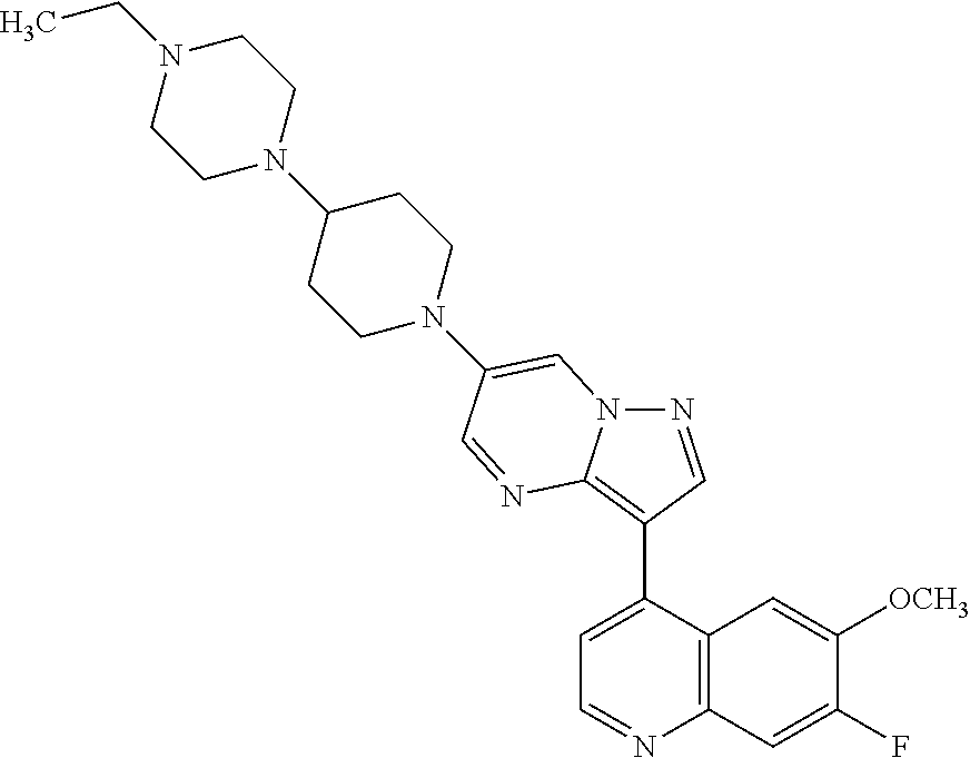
N1=CC(C2=CC=NC3=C2C=C([OCH3])C(F)=C3)=C2N1C=C(N1CCC(N3CCN(CC)CC3)CC1)C=N2
